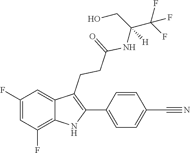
N(C(CCC1=C(C2=CC=C(C#N)C=C2)NC2=C(F)C=C(F)C=C12)=O)C(C(F)(F)F)(CO)[H]
